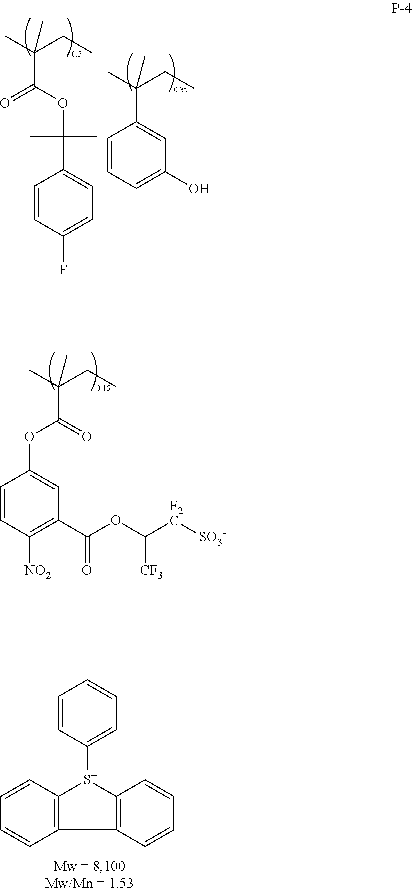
CC(CC)(C(OC(C1=CC=C(F)C=C1)(C)C)=O)C.CC(CC)(C1=CC(O)=CC=C1)C.CC(CC)(C(OC1=CC(C(OC([F2C][SO3-])[CF3])=O)=C([NO2])C=C1)=O)C.[S+]1(C2=CC=CC=C2)C2=C(C3=C1C=CC=C3)C=CC=C2
